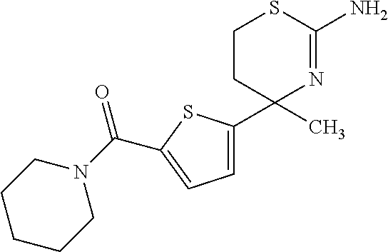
C1=C(C2(C)N=C(N)SCC2)SC(C(N2CCCCC2)=O)=C1
